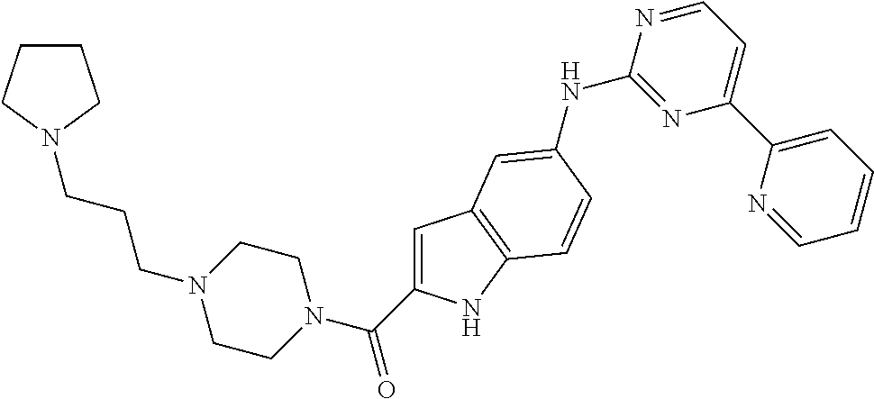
C1=C(C(N2CCN(CCCN3CCCC3)CC2)=O)NC2=C1C=C(NC1=NC(C3=CC=CC=N3)=CC=N1)C=C2
